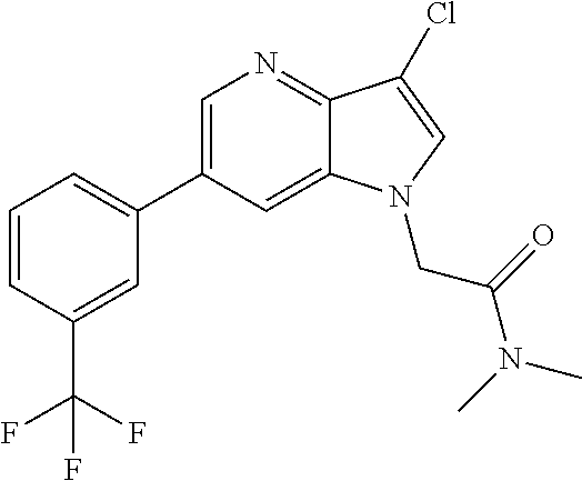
C1=C(C2=CC=CC(C(F)(F)F)=C2)C=C2C(=N1)C(Cl)=CN2CC(N(C)C)=O
